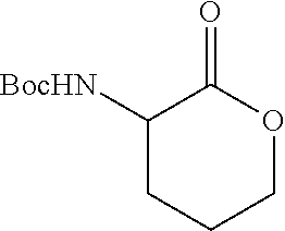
O=C1C([BocHN])CCCO1
